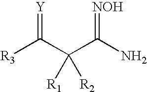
[Y]=C(C(C(N)=[NOH])([R1])[R2])[R3]
